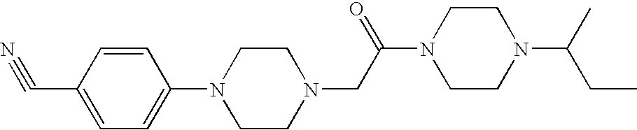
N#CC1=CC=C(N2CCN(CC(N3CCN(C(C)CC)CC3)=O)CC2)C=C1
